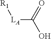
[R1][LA]C(O)=O
